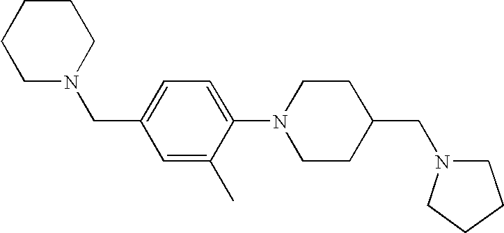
C1(N2CCC(CN3CCCC3)CC2)=CC=C(CN2CCCCC2)C=C1C
